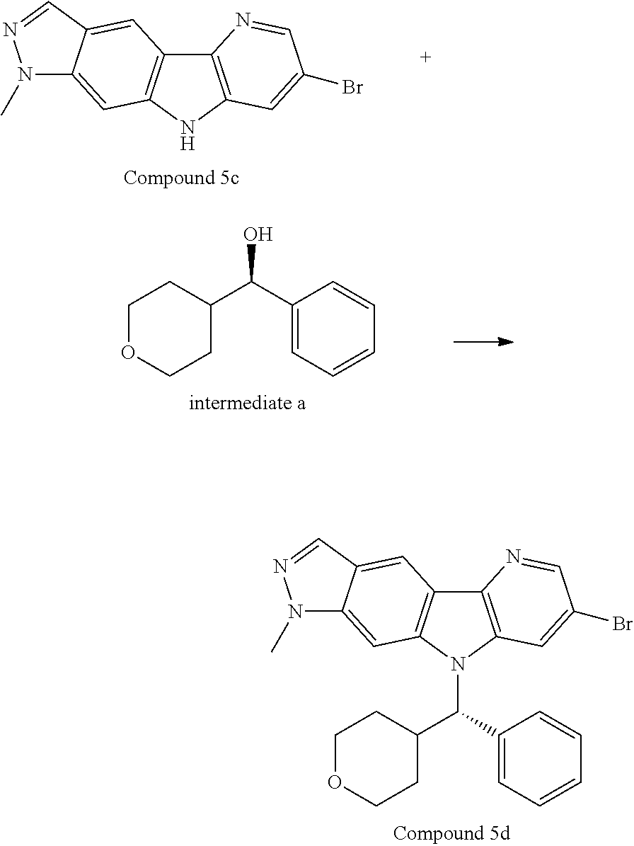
C12=C(C=C(Br)C=N1)N(C(C1CCOCC1)C1=CC=CC=C1)C1=C2C=C2C(=C1)N(C)N=C2.C12=C(NC3=C1C=C1C(=C3)N(C)N=C1)C=C(Br)C=N2.C1OCCC(C(C2=CC=CC=C2)O)C1
